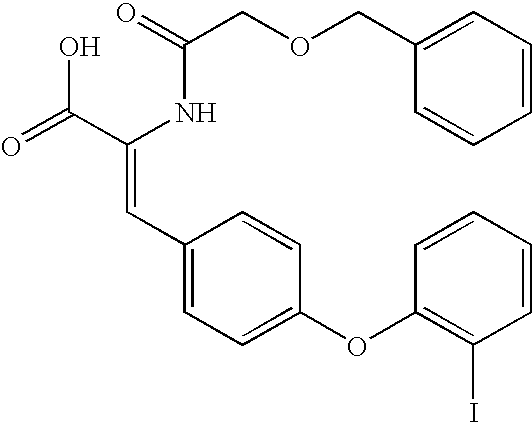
C(=O)(NC(C(=O)O)=CC1=CC=C(OC2=C(I)C=CC=C2)C=C1)COCC1=CC=CC=C1
